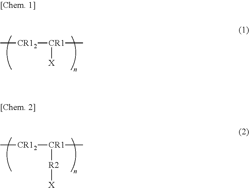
C[CR12][CR1]([X])C.C[CR12][CR1]([R2][X])C
